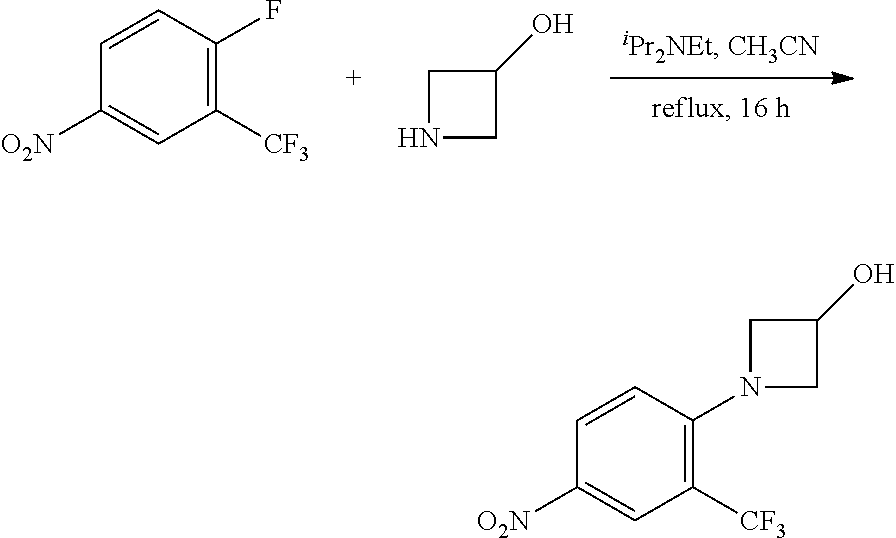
C1([O2N])=CC([CF3])=C(F)C=C1.N1CC(O)C1.C1([O2N])=CC([CF3])=C(N2CC(O)C2)C=C1
